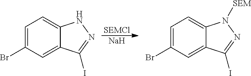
[SEMCl].[Na].C1=C(Br)C=C2C(=C1)NN=C2I.C1=C(Br)C=C2C(=C1)N([SEM])N=C2I
